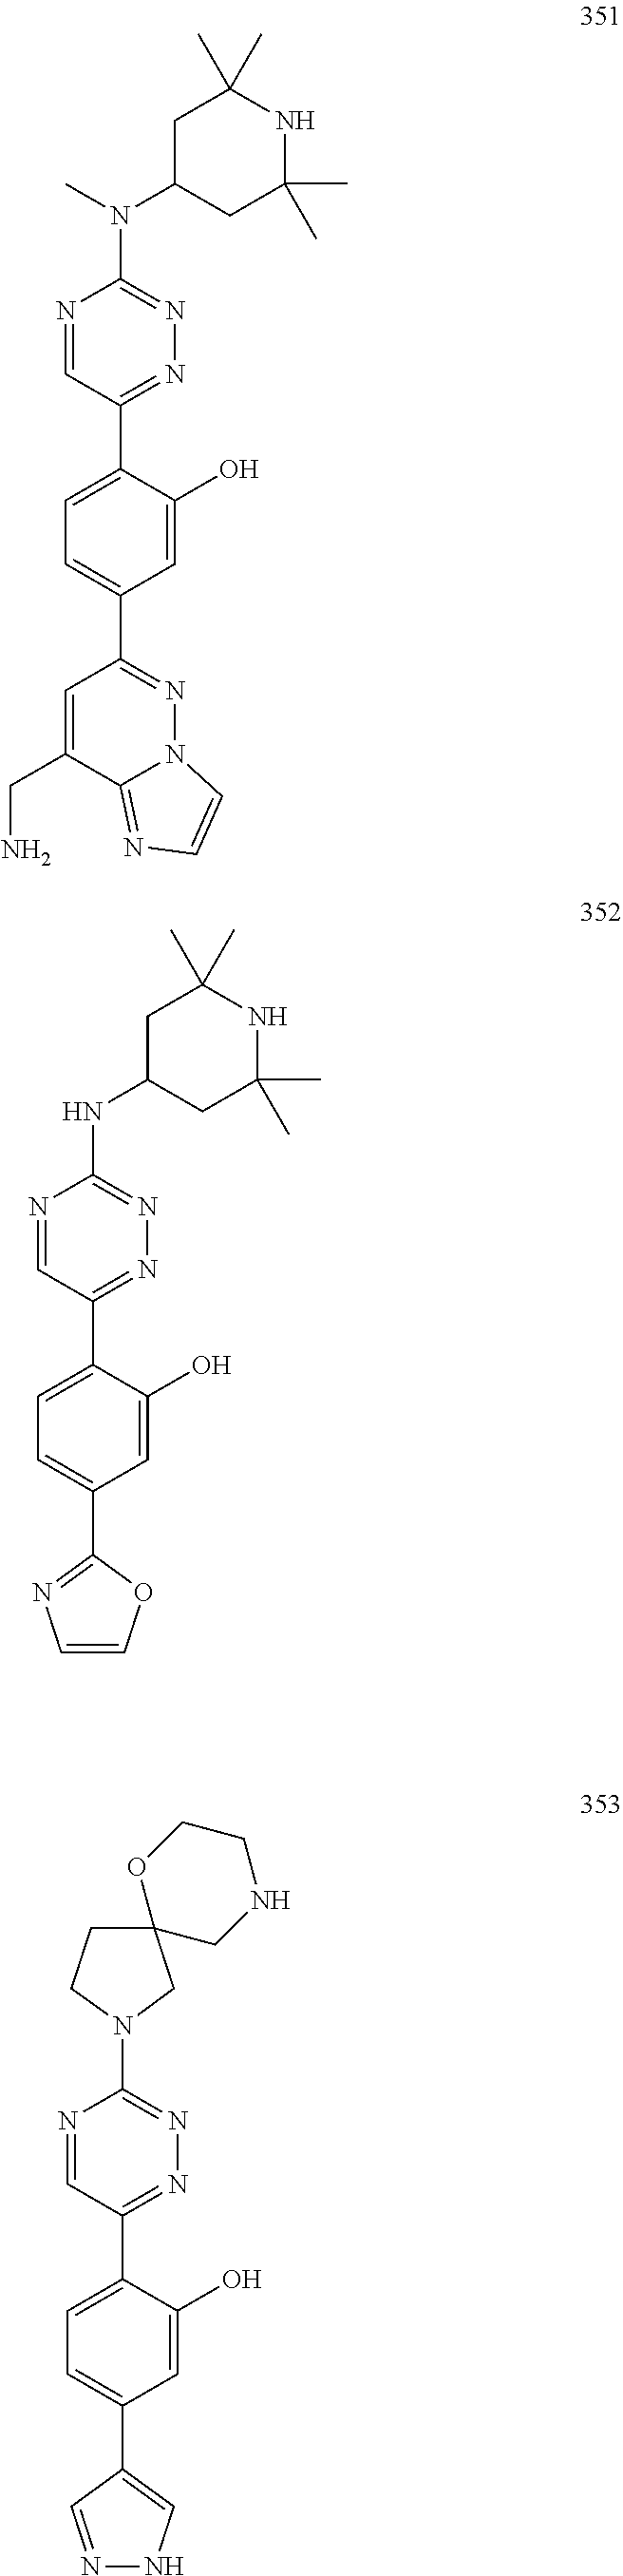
N1=C(C2=CC=C(C3=NN4C(=NC=C4)C(CN)=C3)C=C2O)C=NC(N(C)C2CC(C)(C)NC(C)(C)C2)=N1.N1=C(C2=CC=C(C3=NC=CO3)C=C2O)C=NC(NC2CC(C)(C)NC(C)(C)C2)=N1.N1=C(C2=CC=C(C3=CNN=C3)C=C2O)C=NC(N2CC3(CC2)CNCCO3)=N1
